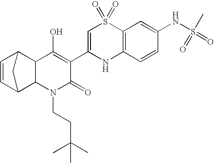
C12C(N(CCC(C)(C)C)C(=O)C(C3=CS(=O)(=O)C4=C(N3)C=CC(NS(=O)(=O)C)=C4)=C1O)C1C=CC2C1
